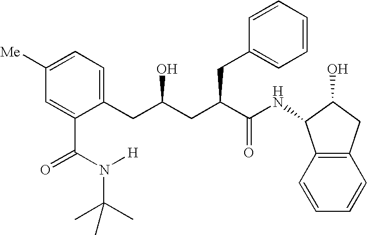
C12=C(C=CC=C1)C(NC(C(CC(CC1=CC=C([Me])C=C1C(N([H])C(C)(C)C)=O)O)CC1=CC=CC=C1)=O)C(O)C2
